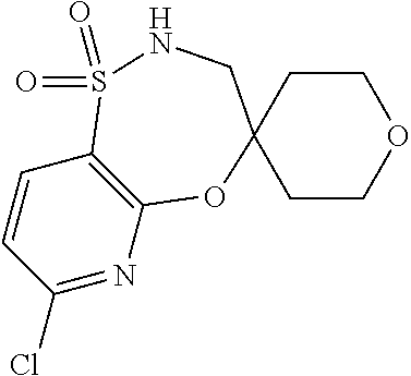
C1=CC(Cl)=NC2=C1S(=O)(=O)NCC1(O2)CCOCC1
